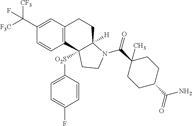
C1(C([F3C])([CF3])F)=CC2=C(C=C1)C1([O2S]C3=CC=C(F)C=C3)C([H])(CC2)N(C(C2(C)CCC(C(=O)N)CC2)=O)CC1
